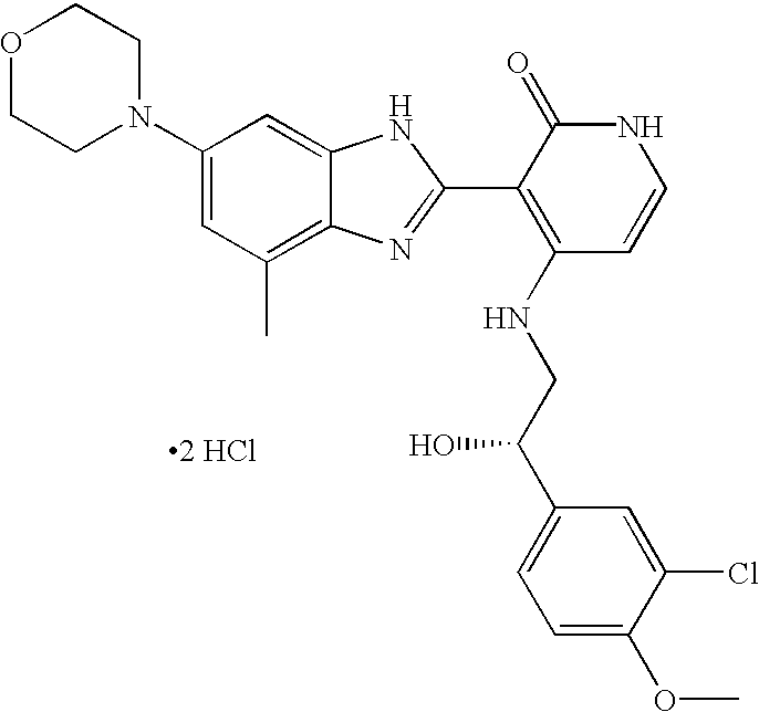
[2 HCl].C1CN(C2=CC(C)=C3C(=C2)NC(C2=C(NCC(C4=CC=C(OC)C(Cl)=C4)O)C=CNC2=O)=N3)CCO1
